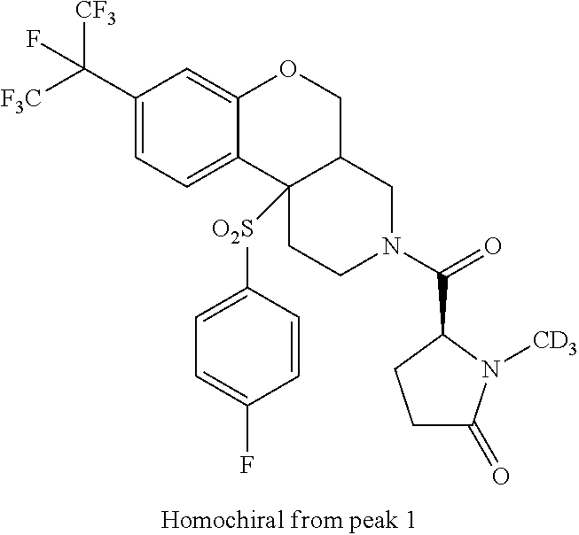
[F3C]C(C1=CC=C2C(=C1)OCC1C2([O2S]C2=CC=C(F)C=C2)CCN(C(=O)C2N([CD3])C(=O)CC2)C1)([CF3])F
